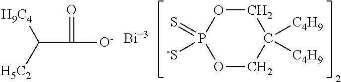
[Bi].O1CC([C4H9])([C4H9])COP1([-S])=S.C(C([O-])=O)([H9C4])[H5C2]
